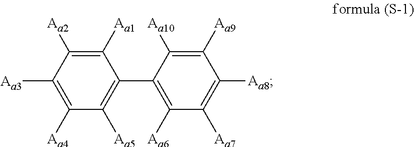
C1(C2=C([Aa6])C([Aa7])=C([Aa8])C([Aa9])=C2[Aa10])=C([Aa5])C([Aa4])=C([Aa3])C([Aa2])=C1[Aa1]
